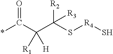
*C(C(C(S[R4]S)([R2])[R3])([R1])[H])=O
